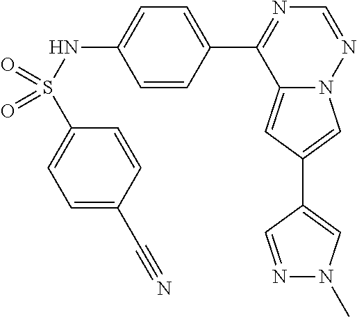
C12=CC(C3=CN(C)N=C3)=CN1N=CN=C2C1=CC=C(NS(=O)(C2=CC=C(C#N)C=C2)=O)C=C1
